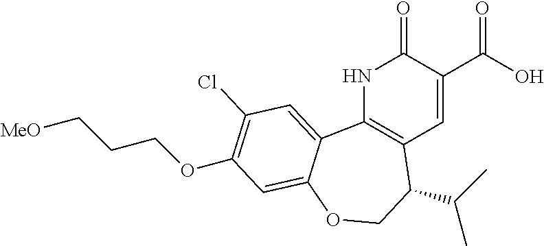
N1C2=C(C=C(C(O)=O)C1=O)C(C(C)C)COC1=CC(OCCC[MeO])=C(Cl)C=C21
